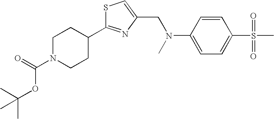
C(OC(N1CCC(C2=NC(CN(C3=CC=C(S(=O)(=O)C)C=C3)C)=CS2)CC1)=O)(C)(C)C
